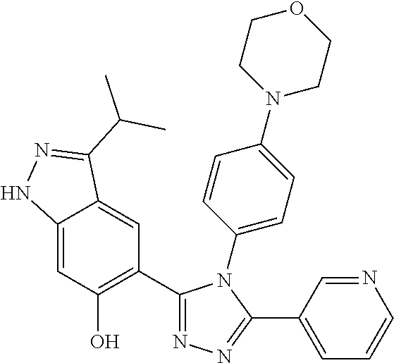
C12=CC(O)=C(C3=NN=C(C4=CC=CN=C4)N3C3=CC=C(N4CCOCC4)C=C3)C=C1C(C(C)C)=NN2
